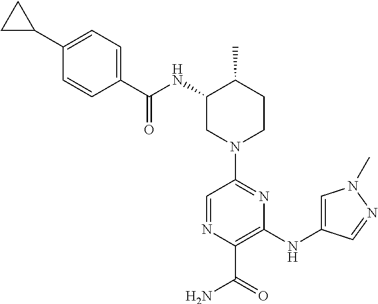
C1=NC(C(=O)N)=C(NC2=CN(C)N=C2)N=C1N1CCC(C)C(NC(C2=CC=C(C3CC3)C=C2)=O)C1
